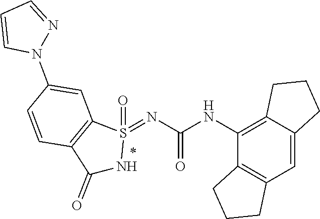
C12=C(C=C3C(=C1NC(=O)N=S1(=O)C4=C(C(=O)N1)C=CC(N1N=CC=C1)=C4)CCC3)CCC2
